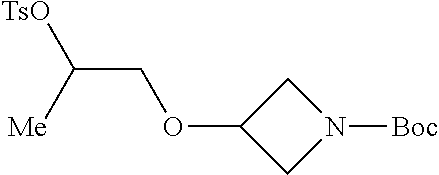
[TsO]C([Me])COC1CN([Boc])C1
